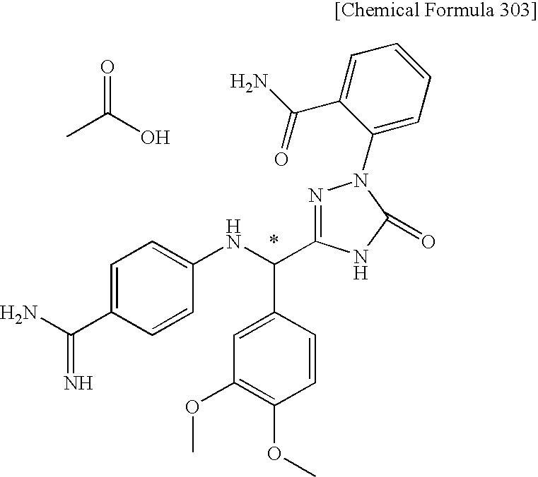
CC(O)=O.NC(C1=CC=C(NC(C2=CC(OC)=C(OC)C=C2)C2=NN(C3=CC=CC=C3C(N)=O)C(=O)N2)C=C1)=N
